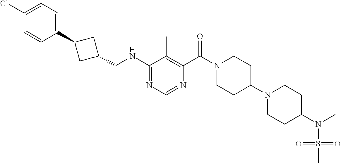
C1(NCC2CC(C3=CC=C(Cl)C=C3)C2)=NC=NC(C(N2CCC(N3CCC(N(S(=O)(=O)C)C)CC3)CC2)=O)=C1C
